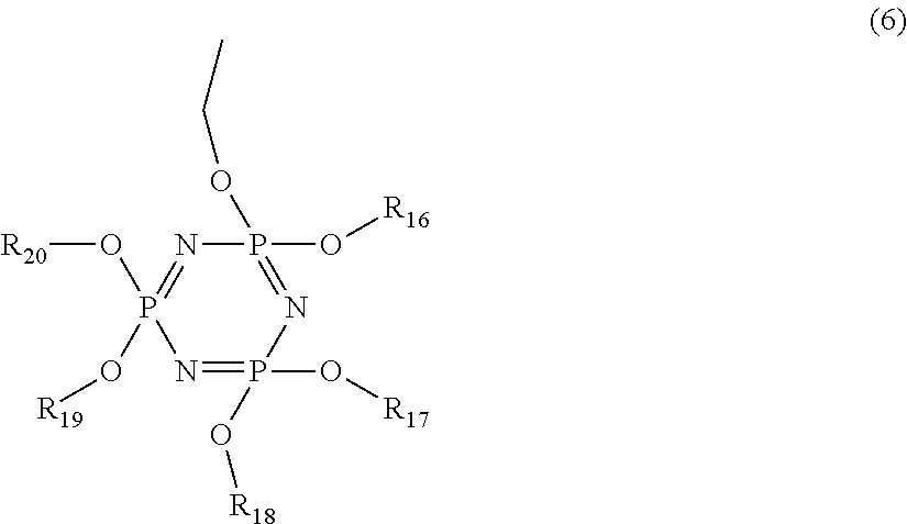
N1=P(O[R17])(O[R18])N=P(OCC)(O[R16])N=P1(O[R20])O[R19]
